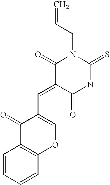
O=C1C(=CC2=COC3=C(C2=O)C=CC=C3)C(=O)N(CC=C)C(=S)N1
